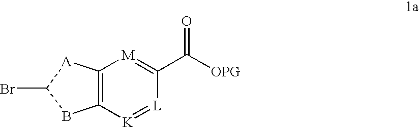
C12=C([A]C(Br)B1)[M]=C(C([OPG])=O)[L]=[K]2
